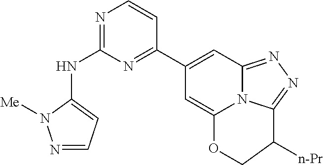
N1=C(NC2=CC=NN2[Me])N=C(C2=CC3=NN=C4N3C(=C2)OCC4[n-Pr])C=C1
